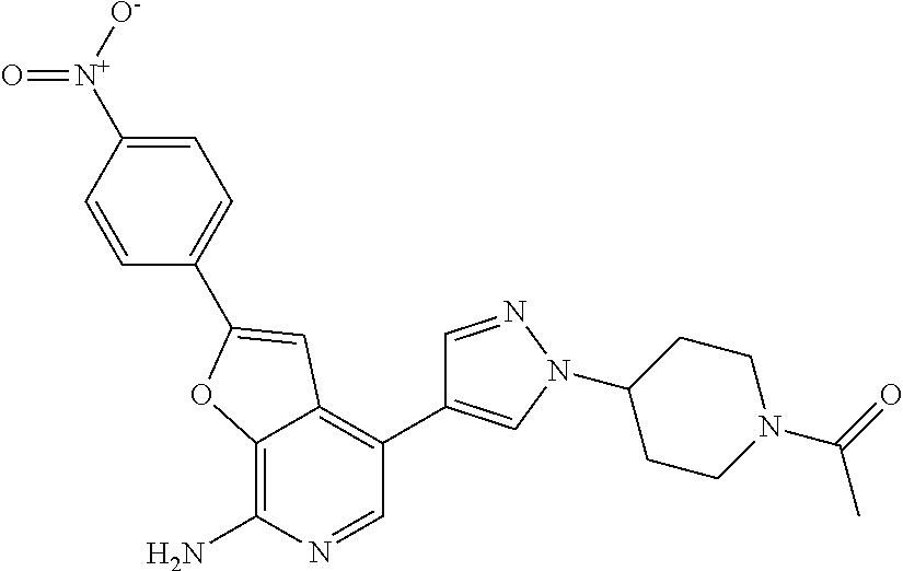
C12=C(N)N=CC(C3=CN(C4CCN(C(C)=O)CC4)N=C3)=C1C=C(C1=CC=C([N+](=O)[O-])C=C1)O2
